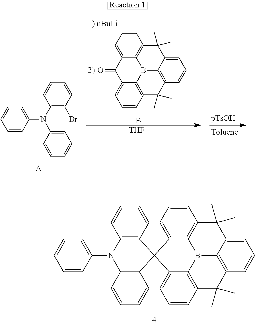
C1=CC(N(C2=C(Br)C=CC=C2)C2=CC=CC=C2)=CC=C1.[A].C1=CC=C2C3=C1C(C)(C)C1=CC=CC4=C1B3C1=C(C=CC=C1C2=O)C4(C)C.B.[THF].C1=CC(N2C3=C(C=CC=C3)C3(C4=C2C=CC=C4)C2=CC=CC4=C2B2C5=C(C=CC=C35)C(C)(C)C3=C2C(=CC=C3)C4(C)C)=CC=C1
